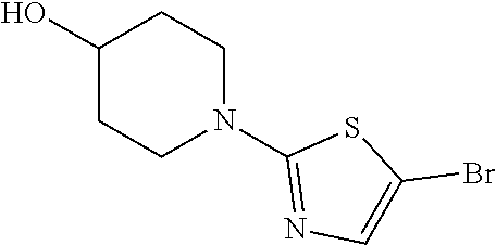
C1(O)CCN(C2=NC=C(Br)S2)CC1
